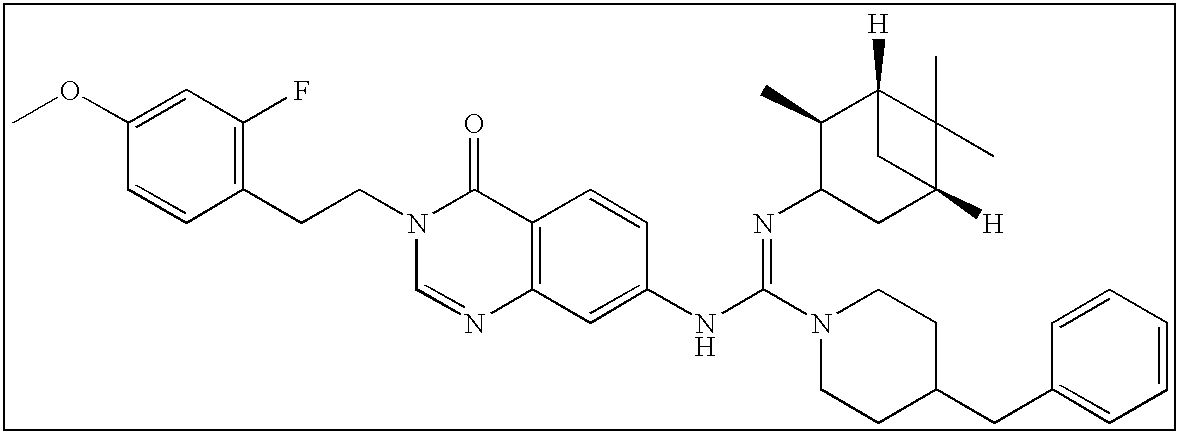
C1(OC)=CC(F)=C(CCN2C=NC3=C(C2=O)C=CC(NC(N2CCC(CC4=CC=CC=C4)CC2)=NC2CC4([H])C(C)(C)C([H])(C2C)C4)=C3)C=C1
